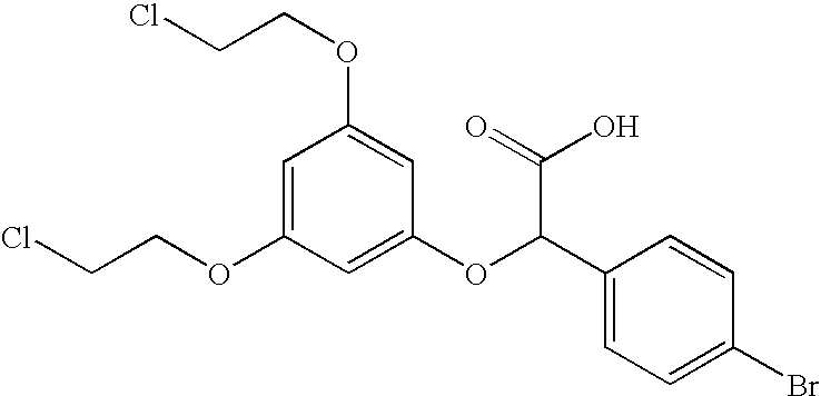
C1=C(OCCCl)C=C(OC(C2=CC=C(Br)C=C2)C(=O)O)C=C1OCCCl
